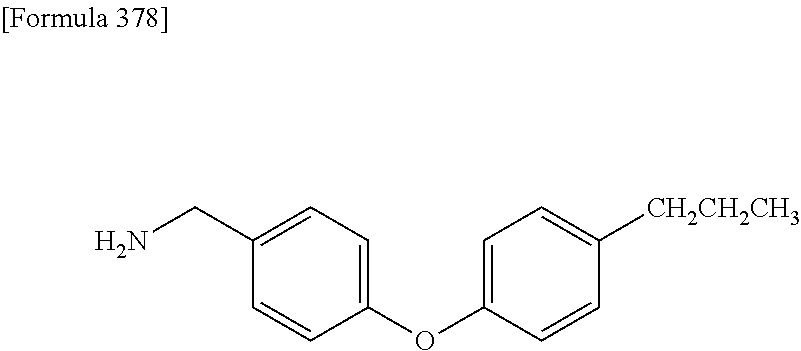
C1(CN)=CC=C(OC2=CC=C([CH2CH2CH3])C=C2)C=C1
